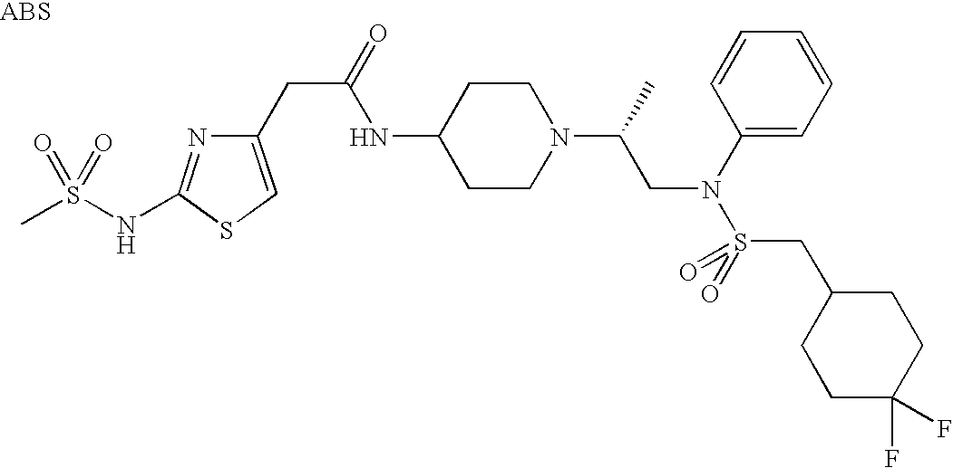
S1C=C(CC(=O)NC2CCN(C(C)CN(S(=O)(CC3CCC(F)(F)CC3)=O)C3=CC=CC=C3)CC2)N=C1NS(C)(=O)=O
